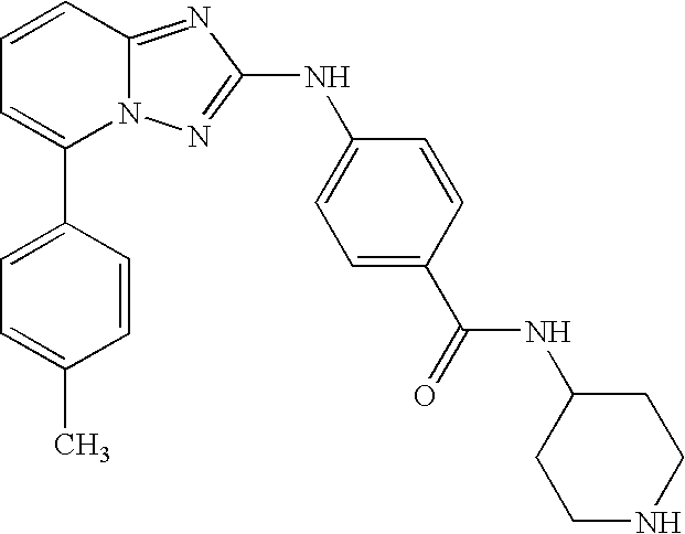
C1(C2=CC=CC3=NC(NC4=CC=C(C(NC5CCNCC5)=O)C=C4)=NN23)=CC=C(C)C=C1
